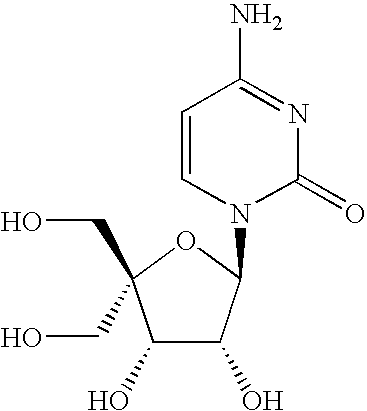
C1(O)C(O)C(N2C(=O)N=C(N)C=C2)OC1(CO)CO
